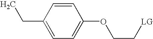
CCC1=CC=C(OCC[LG])C=C1
